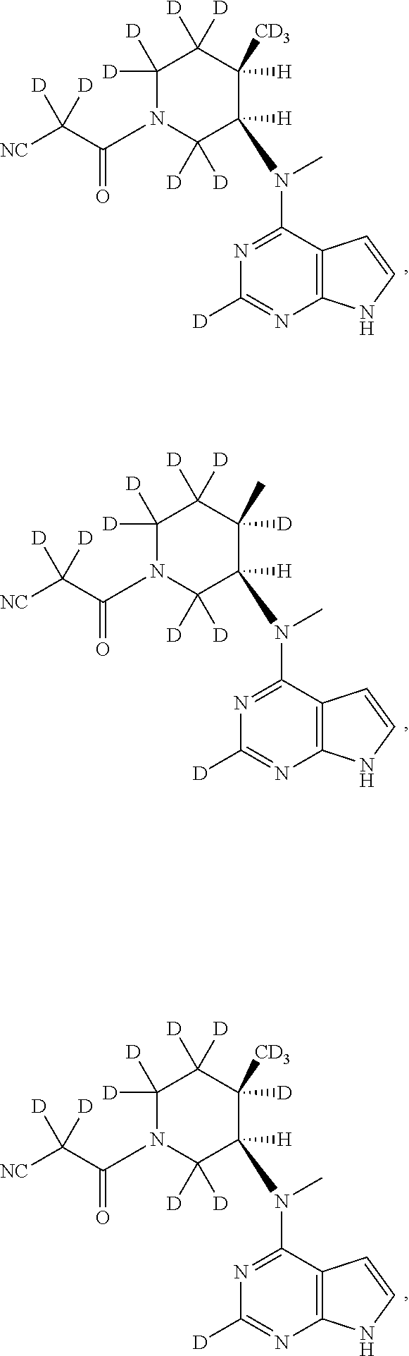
C12=C(C(N(C)C3([H])C([D])([D])N(C(C([NC])([D])[D])=O)C([D])([D])C([D])([D])C3([H])[CD3])=NC([D])=N1)C=CN2.C12=C(C(N(C)C3([H])C([D])([D])N(C(C([NC])([D])[D])=O)C([D])([D])C([D])([D])C3([D])C)=NC([D])=N1)C=CN2.C12=C(C(N(C)C3([H])C([D])([D])N(C(C([NC])([D])[D])=O)C([D])([D])C([D])([D])C3([D])[CD3])=NC([D])=N1)C=CN2
